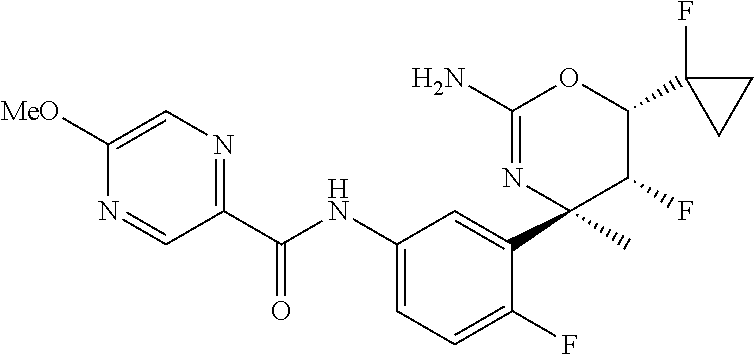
C1(C(NC2=CC=C(F)C(C3(C)C(F)C(C4(F)CC4)OC(N)=N3)=C2)=O)=NC=C([MeO])N=C1
